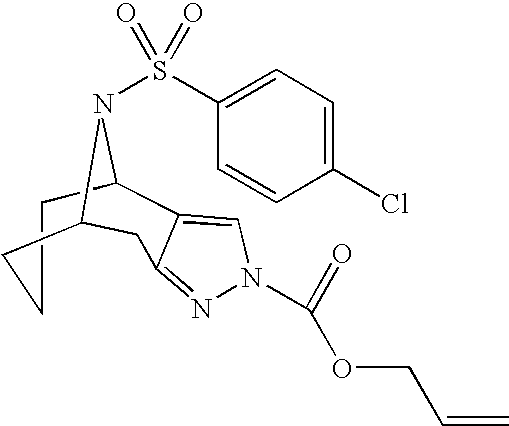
C1CCC2CC3=NN(C(OCC=C)=O)C=C3C1N2S(=O)(=O)C1=CC=C(Cl)C=C1
